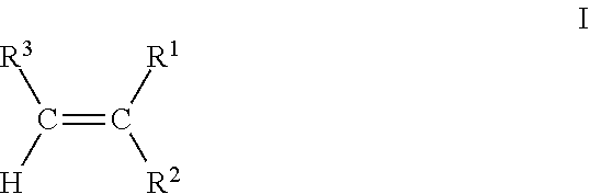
C(=C([R1])[R2])([H])[R3]
